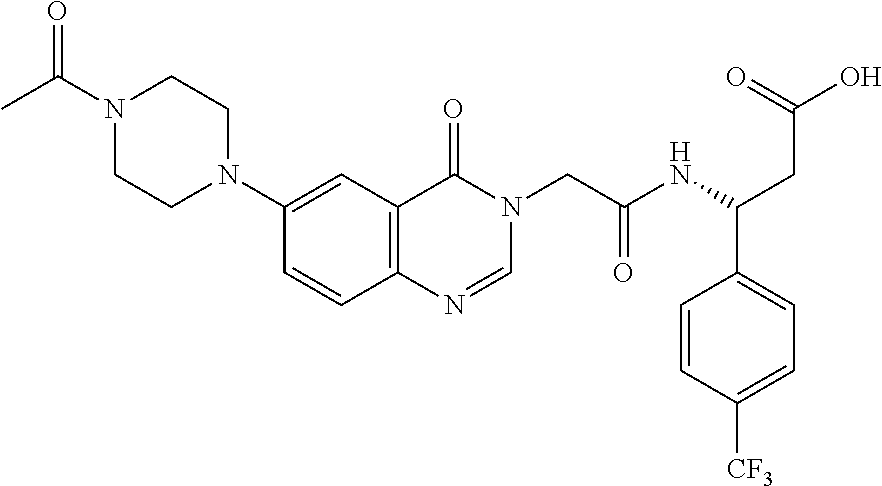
C1=CC2=C(C=C1N1CCN(C(C)=O)CC1)C(=O)N(CC(NC(CC(O)=O)C1=CC=C([CF3])C=C1)=O)C=N2
